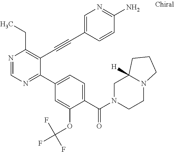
N1=CN=C(C2=CC=C(C(=O)N3CCN4C([H])(C3)CCC4)C(OC(F)(F)F)=C2)C(C#CC2=CN=C(N)C=C2)=C1CC
